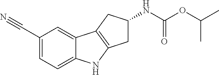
C1(C#N)=CC=C2C(=C1)C1=C(N2)CC(NC(OC(C)C)=O)C1
